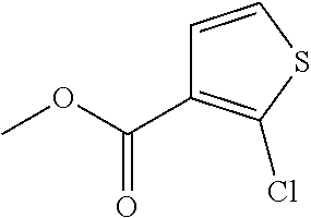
C1=CSC(Cl)=C1C(OC)=O
